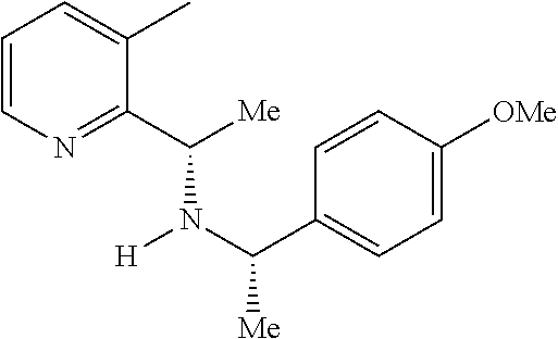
C1=CN=C(C([Me])N(C(C2=CC=C([OMe])C=C2)[Me])[H])C(C)=C1
